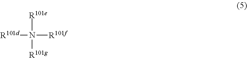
[R101e]N([R101f])([R101d])[R101g]
